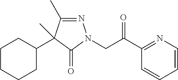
N1=C(C)C(C2CCCCC2)(C)C(=O)N1CC(C1=NC=CC=C1)=O
